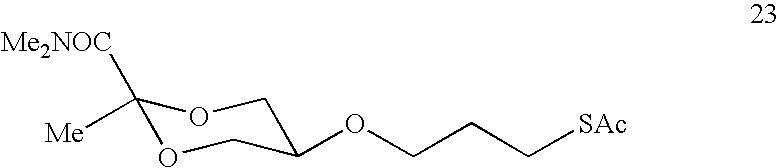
C1([Me2NOC])([Me])OCC(OCCC[SAc])CO1
